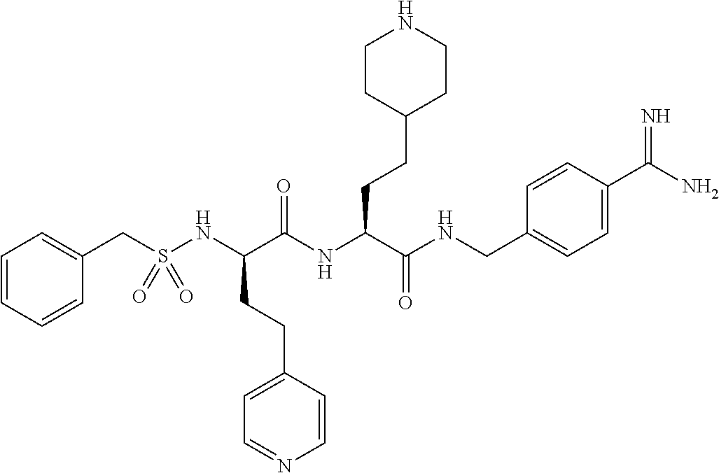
C1=CC=CC(CS(NC(C(NC(C(=O)NCC2=CC=C(C(=N)N)C=C2)CCC2CCNCC2)=O)CCC2=CC=NC=C2)(=O)=O)=C1
